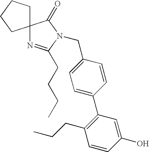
C1(CN2C(CCCC)=NC3(C2=O)CCCC3)=CC=C(C2=C(CCC)C=CC(O)=C2)C=C1
